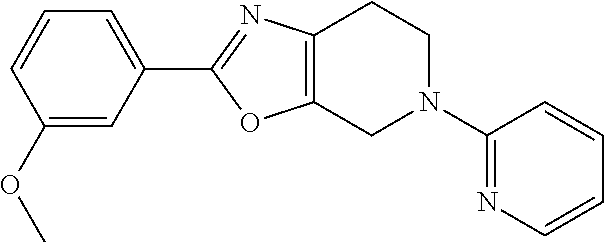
C1(OC)=CC(C2=NC3=C(O2)CN(C2=NC=CC=C2)CC3)=CC=C1
